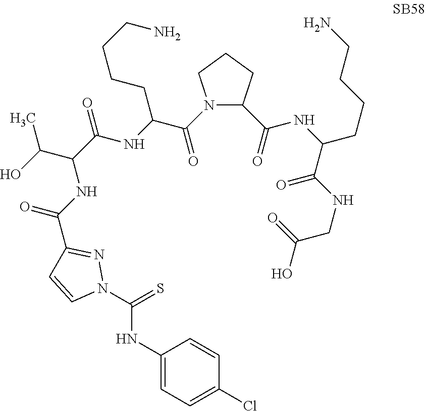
N1(C(C(NC(C(C(O)C)NC(=O)C2=NN(C(=S)NC3=CC=C(Cl)C=C3)C=C2)=O)CCCCN)=O)C(C(=O)NC(CCCCN)C(NCC(O)=O)=O)CCC1
